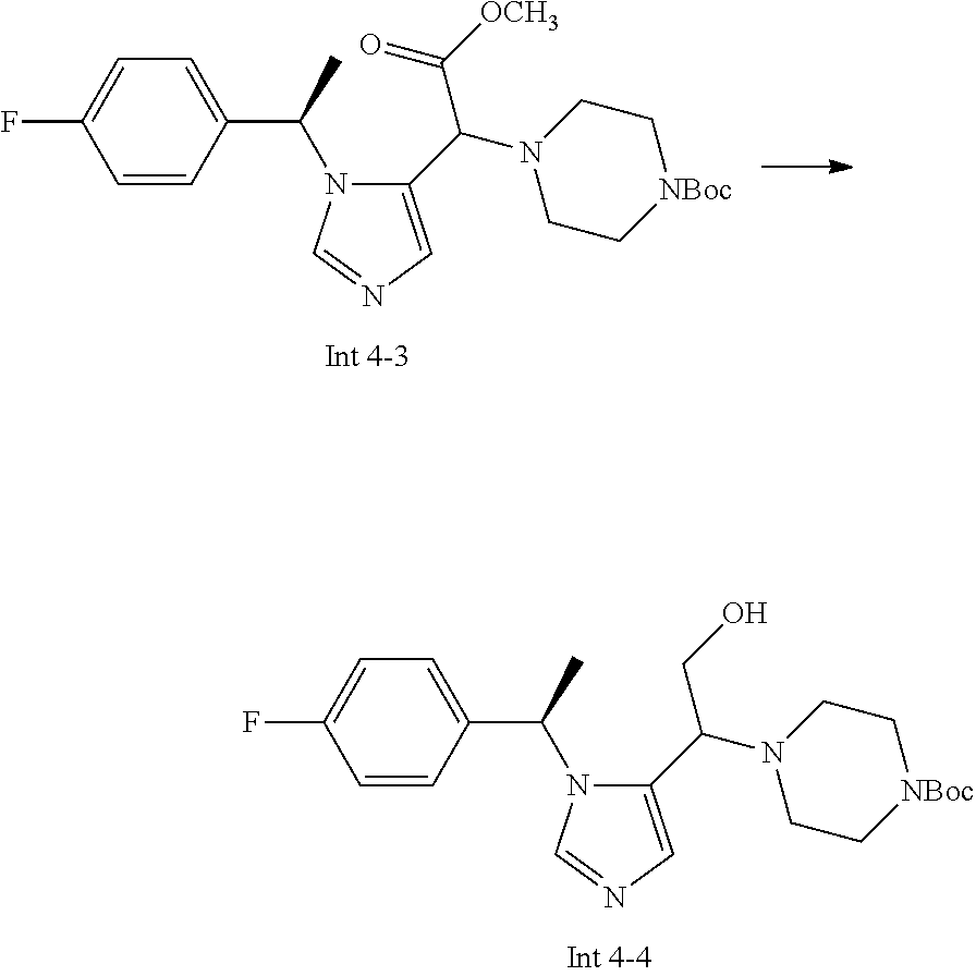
C1=CC(C(C)N2C(C(N3CC[NBoc]CC3)CO)=CN=C2)=CC=C1F.C1=CC(C(C)N2C(C(N3CC[NBoc]CC3)C([OCH3])=O)=CN=C2)=CC=C1F
